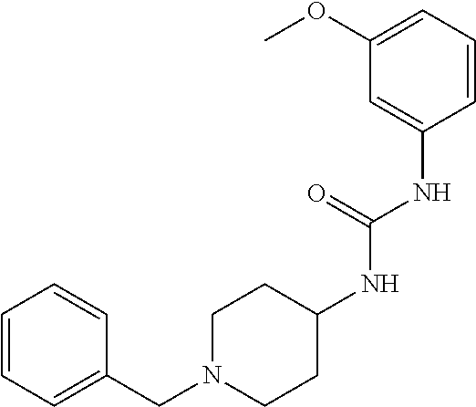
C1=CC=C(OC)C=C1NC(NC1CCN(CC2=CC=CC=C2)CC1)=O
